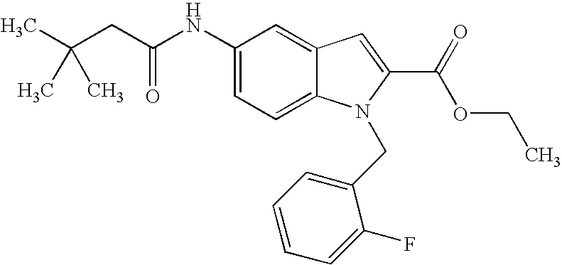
C1(NC(CC(C)(C)C)=O)=CC=C2C(=C1)C=C(C(=O)OCC)N2CC1=CC=CC=C1F
